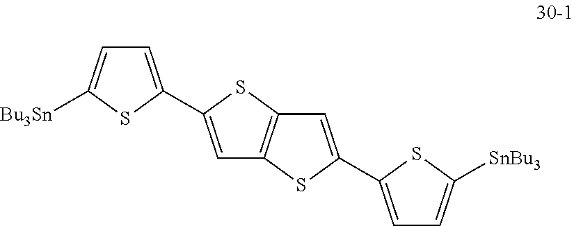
C1=C(C2=CC3=C(S2)C=C(C2=CC=C([SnBu3])S2)S3)SC([Bu3Sn])=C1
